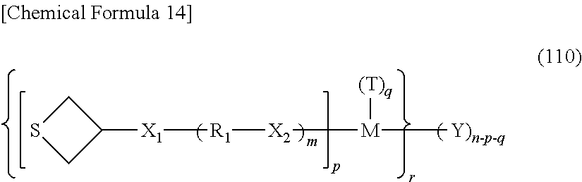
C1SCC1[X1][R1][X2][M]([Y)n-p-q])[(T)q]
